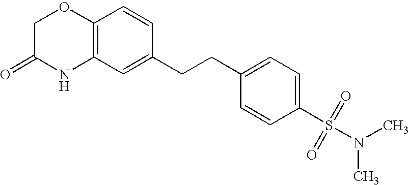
C12=C(C=C(CCC3=CC=C(S(=O)(=O)N(C)C)C=C3)C=C1)NC(=O)CO2
